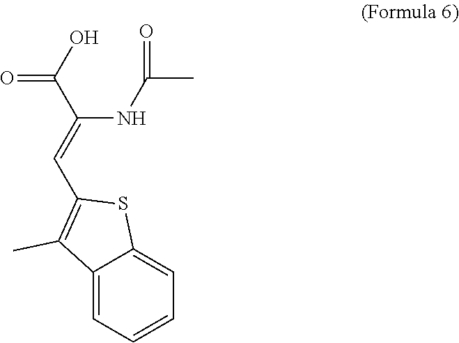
C(NC(C)=O)(C(O)=O)=CC1=C(C)C2=CC=CC=C2S1
